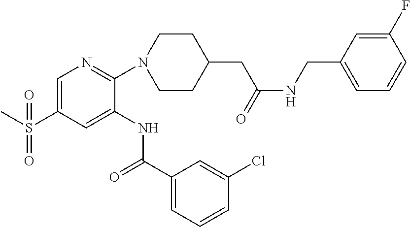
C1=C(S(C)(=O)=O)C=C(NC(C2=CC=CC(Cl)=C2)=O)C(N2CCC(CC(=O)NCC3=CC=CC(F)=C3)CC2)=N1
